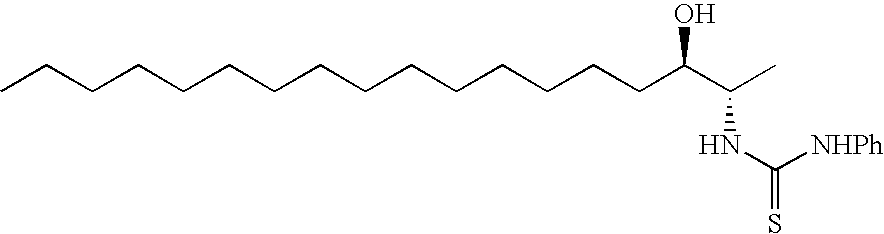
CCCCCCCCCCCCCCCC(C(C)NC(=S)[NHPh])O
